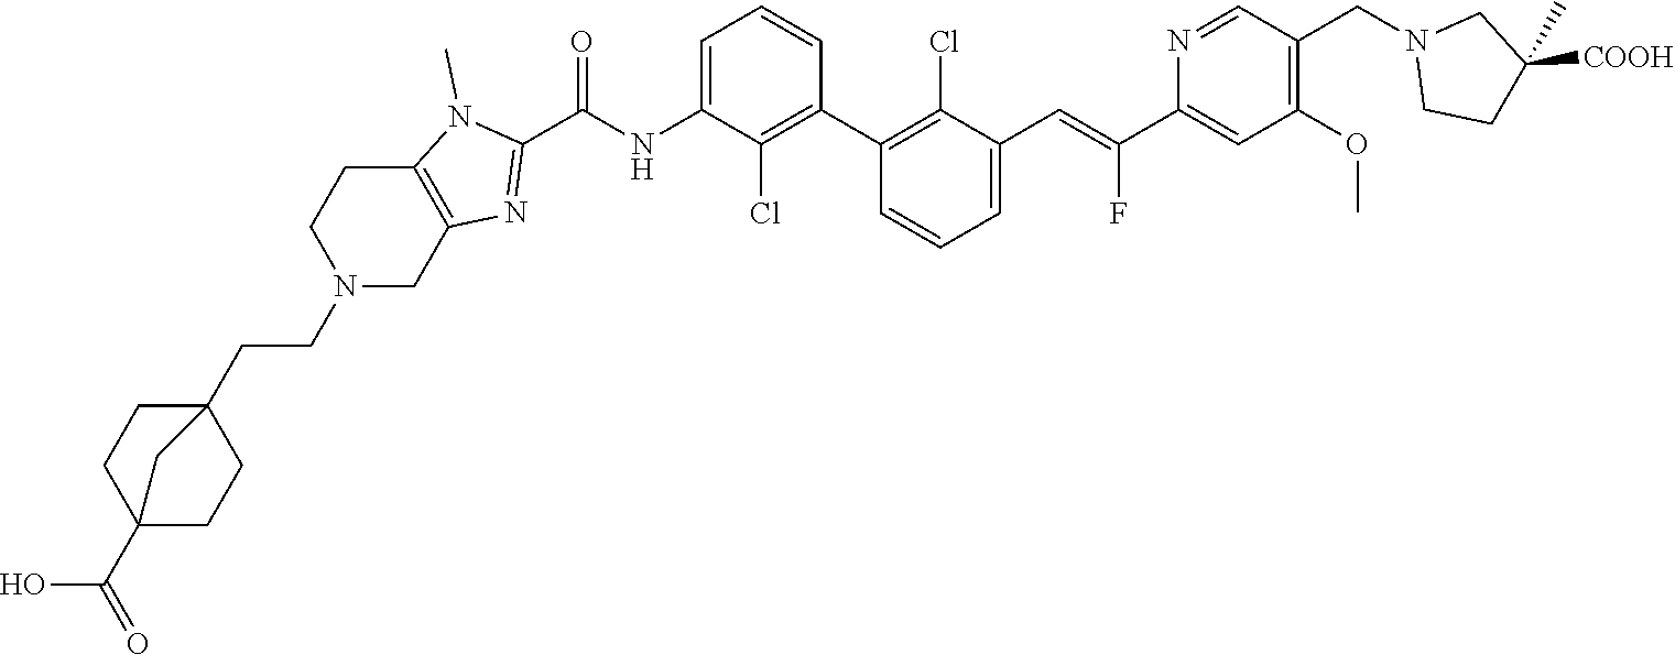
C1(C2=C(Cl)C(C=C(C3=CC(OC)=C(CN4CCC([COOH])(C)C4)C=N3)F)=CC=C2)=C(Cl)C(NC(C2=NC3=C(N2C)CCN(CCC24CCC(C(O)=O)(CC2)C4)C3)=O)=CC=C1
